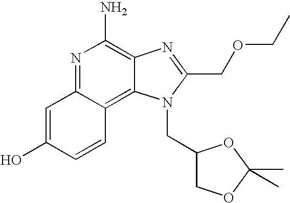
N1=C2C(=C3C(=C1N)N=C(COCC)N3CC1COC(C)(C)O1)C=CC(O)=C2
